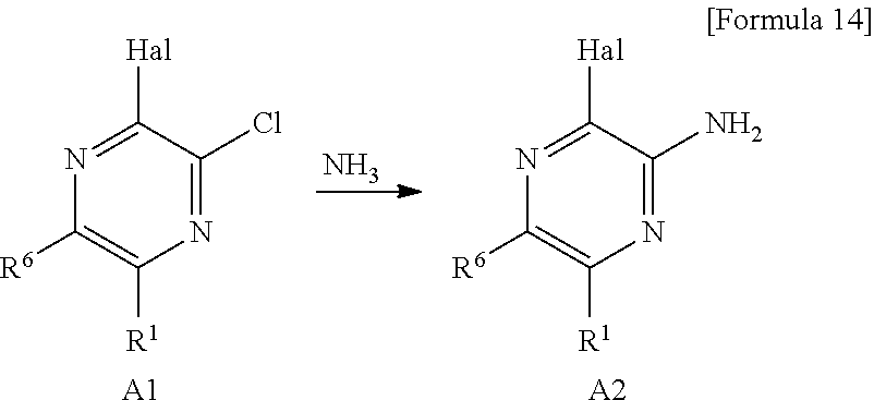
N1=C([Hal])C(Cl)=NC([R1])=C1[R6].[A1].N.N1=C([Hal])C(N)=NC([R1])=C1[R6].[A2]
